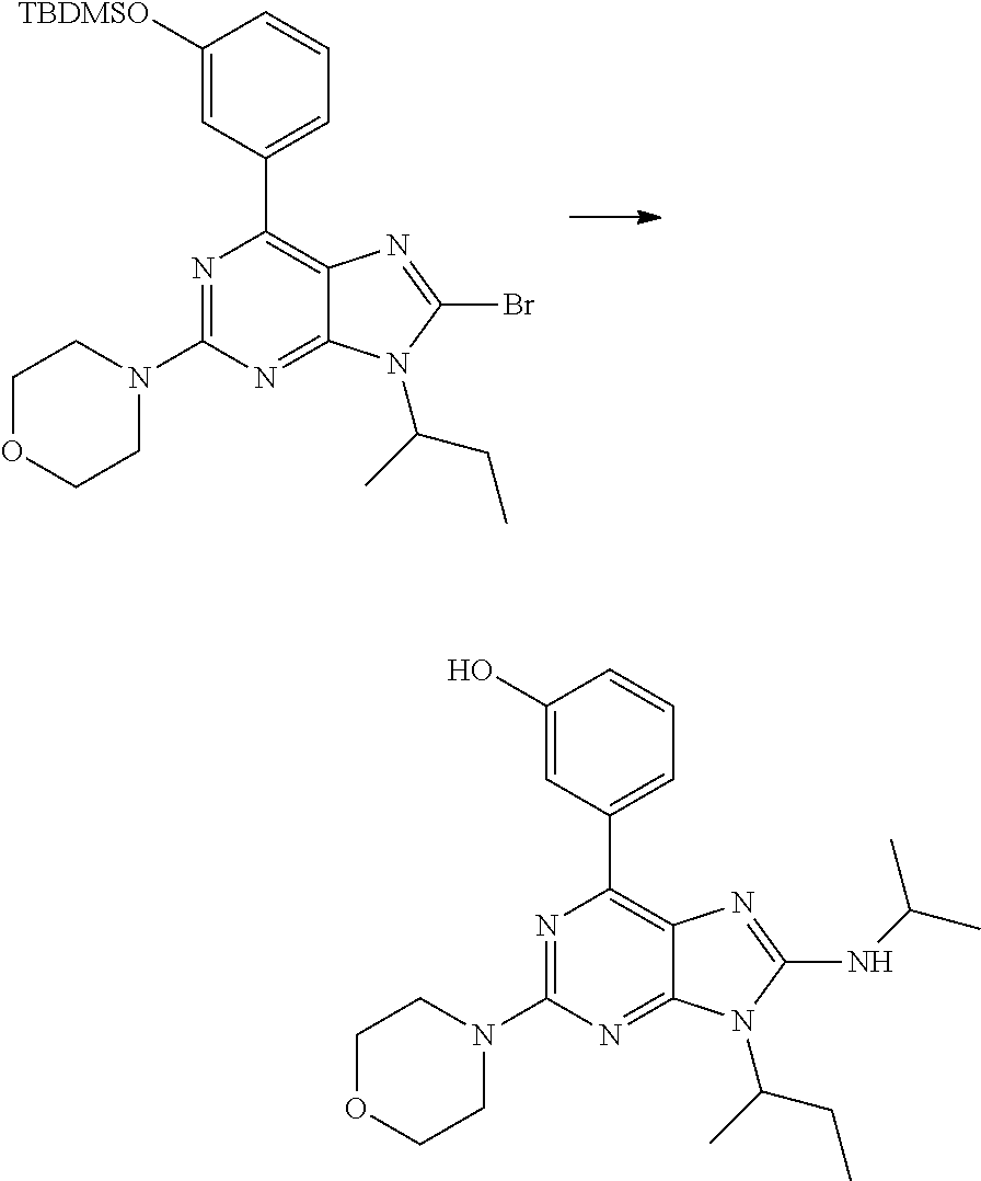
N1=C(N2CCOCC2)N=C2C(=C1C1=CC=CC([TBDMSO])=C1)N=C(Br)N2C(C)CC.N1=C(N2CCOCC2)N=C2C(=C1C1=CC=CC(O)=C1)N=C(NC(C)C)N2C(C)CC
